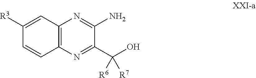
C1([R3])=CC2=C(C=C1)N=C(C([R6])(O)[R7])C(N)=N2
